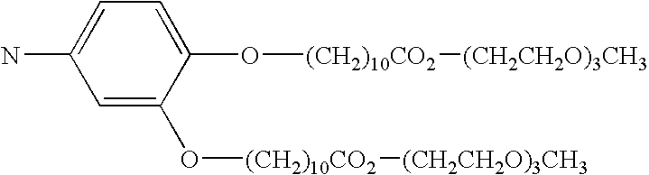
C1=C(N)C=C(O[(CH2)10CO2][(CH2CH2O)3CH3])C(O[(CH2)10CO2][(CH2CH2O)3CH3])=C1
